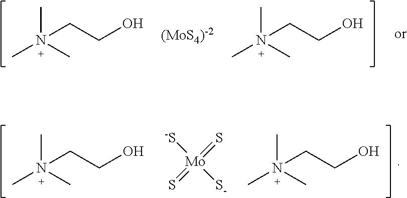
CN(C)(C)CCO.CN(C)(C)CCO.CN(C)(C)CCO.CN(C)(C)CCO.[-S][Mo]([S-])(=S)=S
